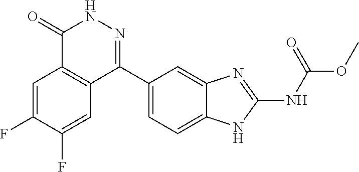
O(C)C(=O)NC1=NC2=CC(C3=NNC(=O)C4=C3C=C(F)C(F)=C4)=CC=C2N1
